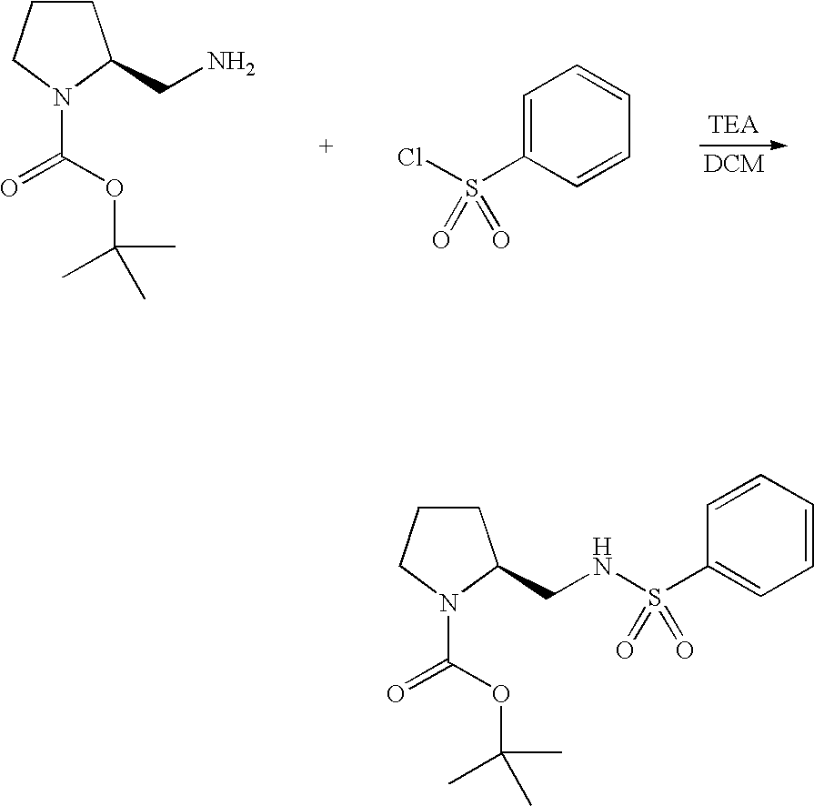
C1CCN(C(OC(C)(C)C)=O)C1CN.C1=C(S(Cl)(=O)=O)C=CC=C1.C1CCN(C(OC(C)(C)C)=O)C1CNS(C1=CC=CC=C1)(=O)=O
